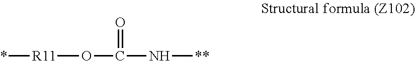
*[R11]OC(N[**])=O
